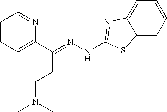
C1=CC=C(C(=NNC2=NC3=CC=CC=C3S2)CCN(C)C)N=C1
